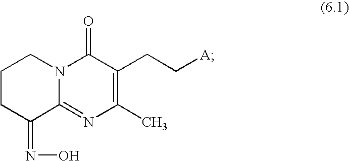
C1(CC[A])=C(C)N=C2N(C1=O)CCCC2=NO
